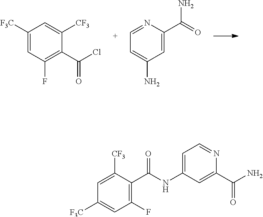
C1([F3C])=CC(F)=C(C(Cl)=O)C([CF3])=C1.C1=NC(C(=O)N)=CC(N)=C1.C1=C([CF3])C(C(NC2=CC=NC(C(=O)N)=C2)=O)=C(F)C=C1[F3C]
